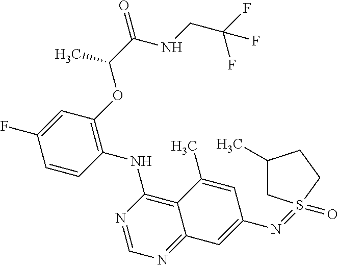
C1=CC(NC2=C3C(=NC=N2)C=C(N=S2(=O)CC(C)CC2)C=C3C)=C(OC(C)C(=O)NCC(F)(F)F)C=C1F
